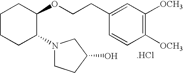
C1CCC(N2CCC(O)C2)C(OCCC2=CC([OCH3])=C([OCH3])C=C2)C1.[.HCl]
